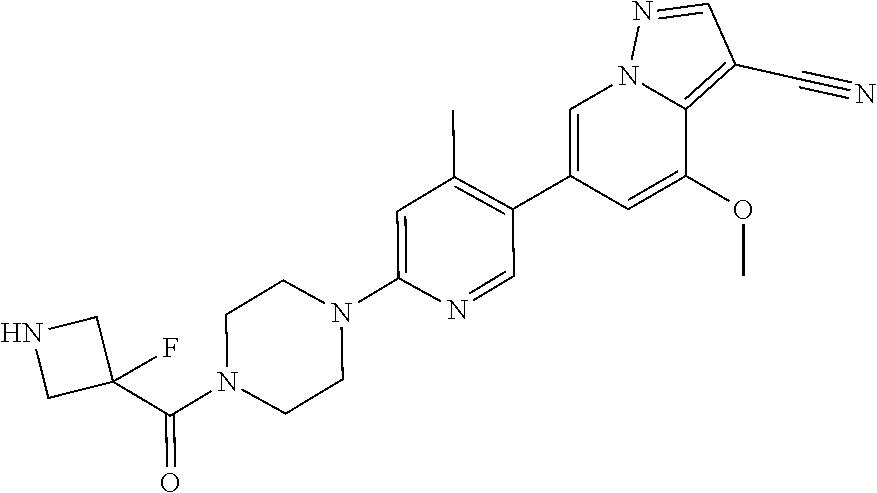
C1(C2=C(C)C=C(N3CCN(C(C4(F)CNC4)=O)CC3)N=C2)=CN2C(=C(C#N)C=N2)C(OC)=C1
